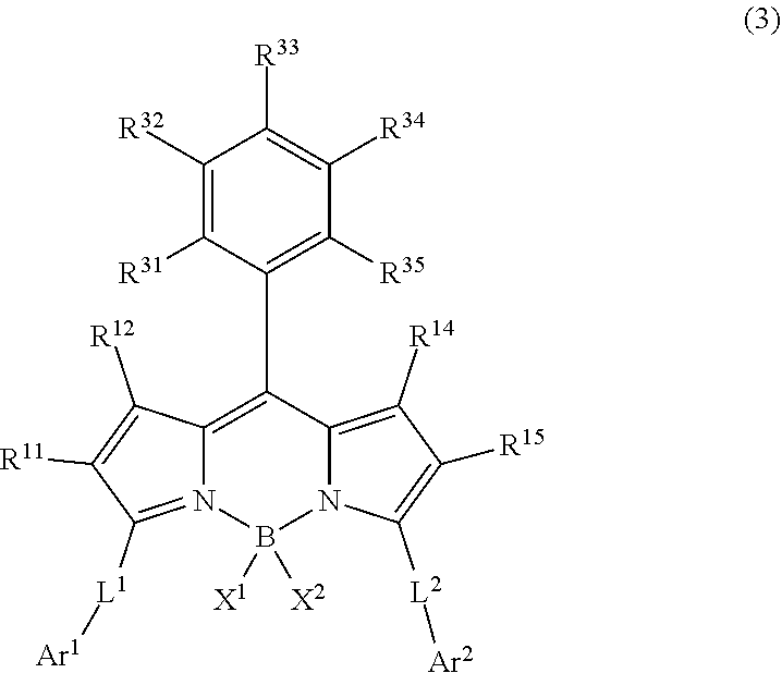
C1([R32])=C([R31])C(C2=C3N(=C([L1][Ar1])C([R11])=C3[R12])B([X1])([X2])N3C2=C([R14])C([R15])=C3[L2][Ar2])=C([R35])C([R34])=C1[R33]
